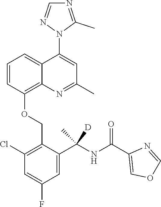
C1=CC(OCC2=C(Cl)C=C(F)C=C2C(NC(C2=COC=N2)=O)([D])C)=C2C(=C1)C(N1C(C)=NC=N1)=CC(C)=N2
